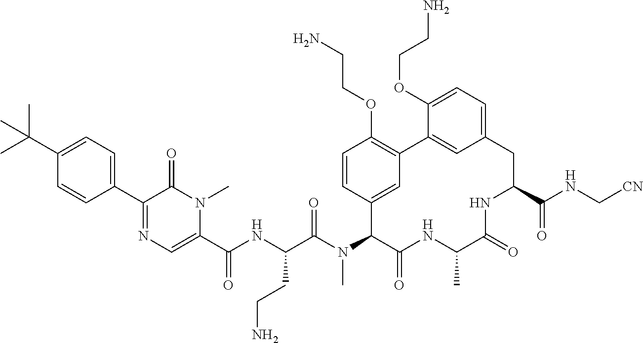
C1(C(NC(C(N(C2C(=O)NC(C)C(=O)NC(C(NC[CN])=O)CC3=CC=C(OCCN)C(=C3)C3=C(OCCN)C=CC2=C3)C)=O)CCN)=O)=CN=C(C2=CC=C(C(C)(C)C)C=C2)C(=O)N1C
